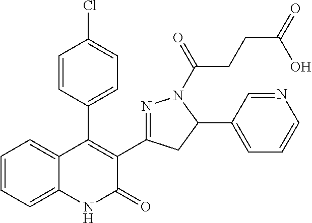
C1=CC(C2=C(C3=NN(C(=O)CCC(=O)O)C(C4=CC=CN=C4)C3)C(=O)NC3=CC=CC=C23)=CC=C1Cl
